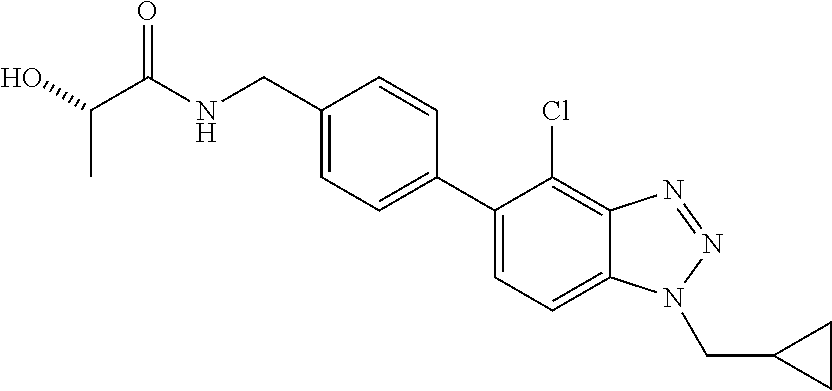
C1=C(C2=CC=C(CNC(C(O)C)=O)C=C2)C(Cl)=C2C(=C1)N(CC1CC1)N=N2
